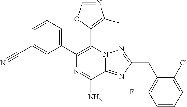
C1=CC(C#N)=CC(C2=C(C3=C(C)N=CO3)N3C(=NC(CC4=C(F)C=CC=C4Cl)=N3)C(N)=N2)=C1
